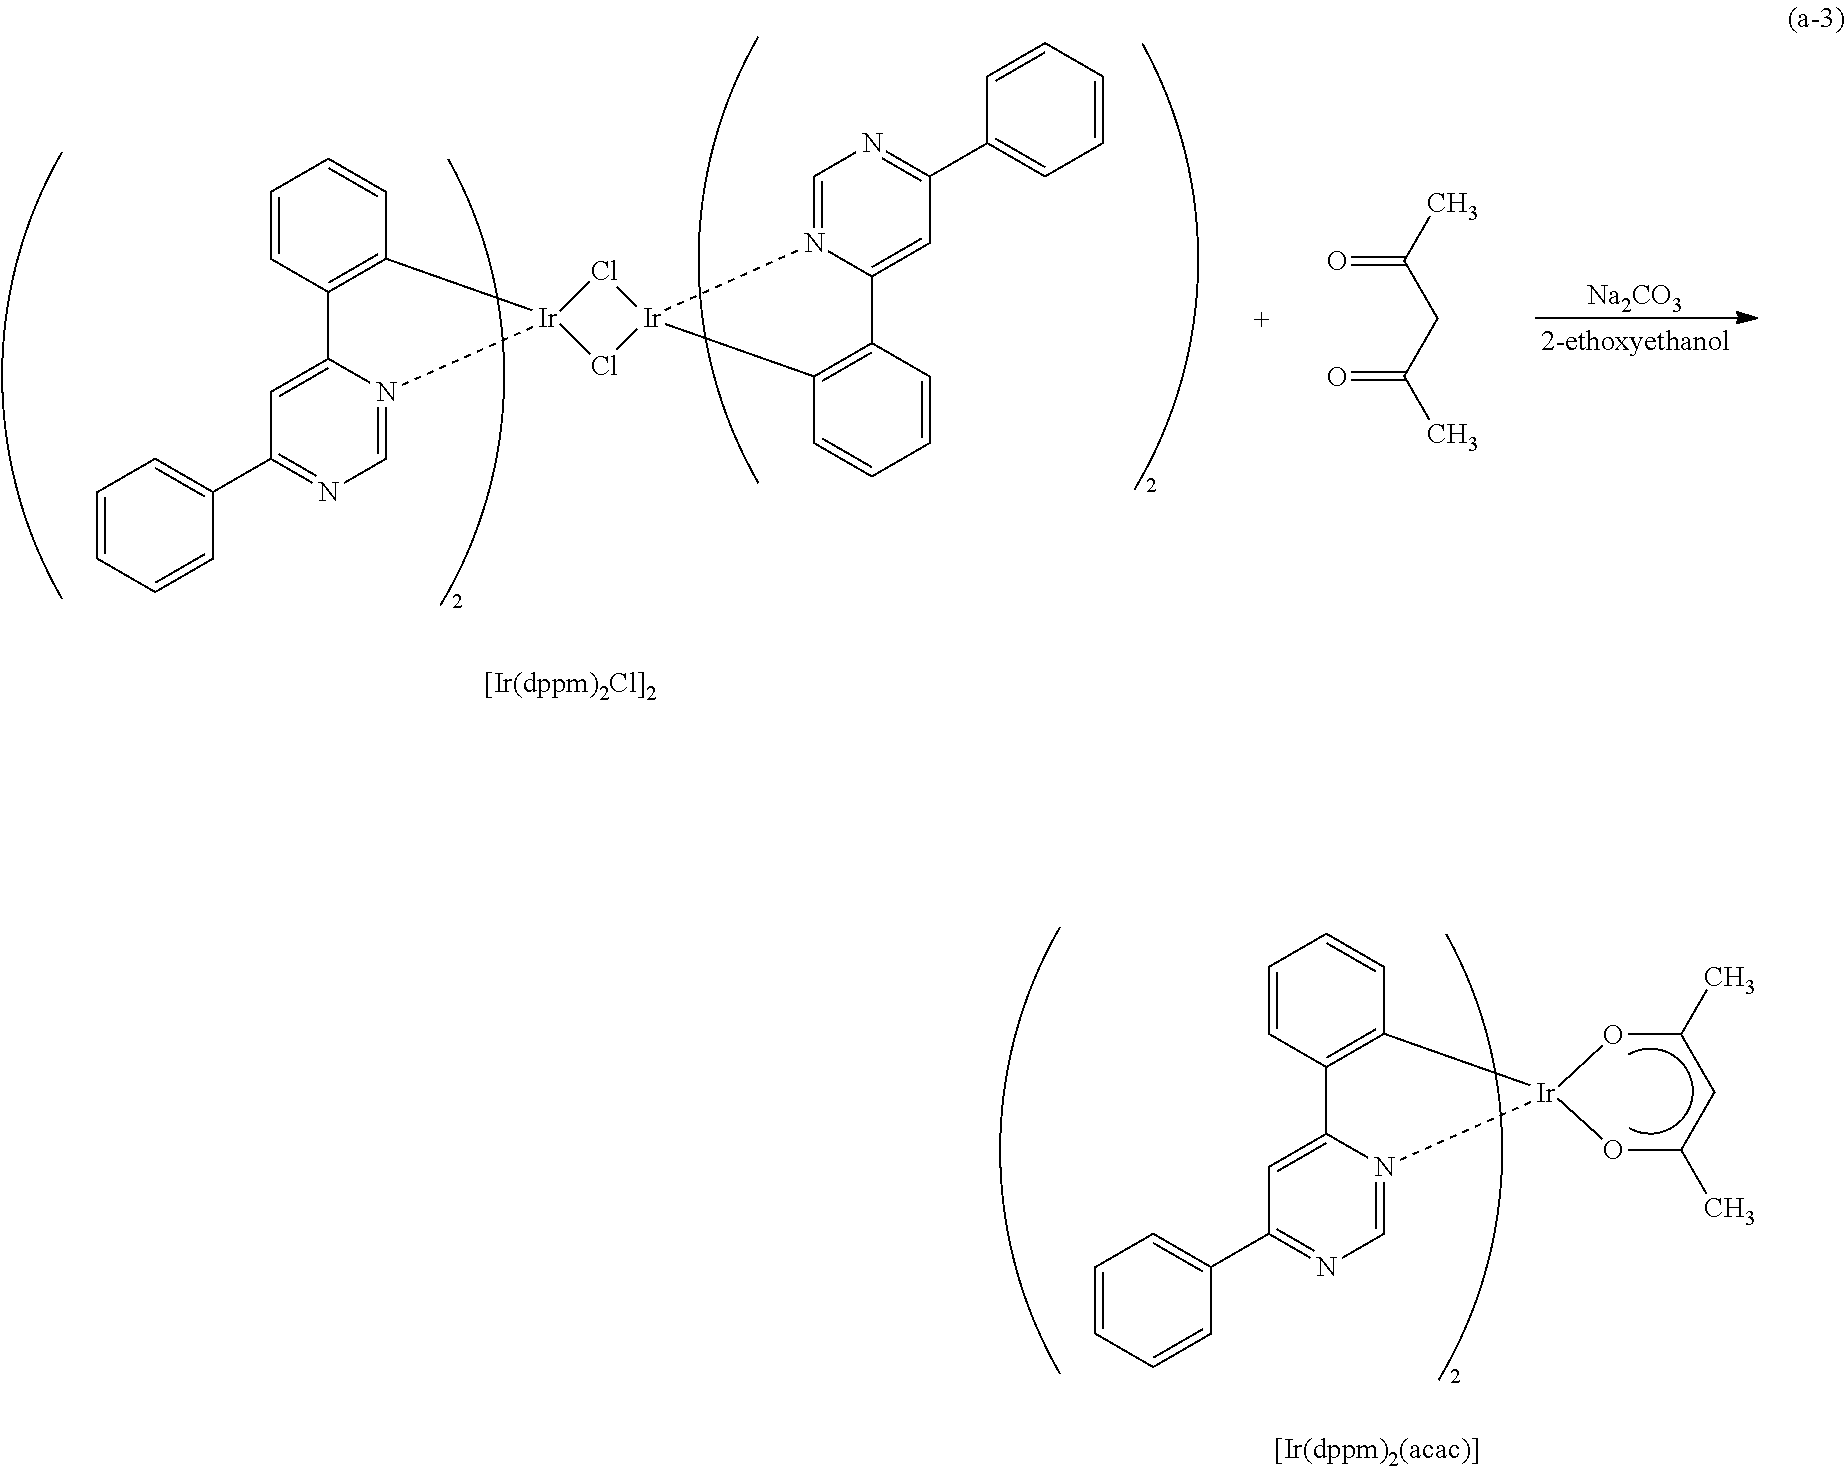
C12=CC(C3=CC=CC=C3)=NC=N1[Ir]1(C3=C2C=CC=C3)Cl[Ir]2(Cl1)N1=CN=C(C3=CC=CC=C3)C=C1C1=C2C=CC=C1.[Na2CO3].C(CC(C)=O)(C)=O.C12=CC(C3=CC=CC=C3)=NC=N1[Ir]1(C3=C2C=CC=C3)OC(C)CC(C)O1
